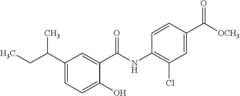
C1(O)=CC=C(C(CC)C)C=C1C(NC1=C(Cl)C=C(C([OCH3])=O)C=C1)=O
